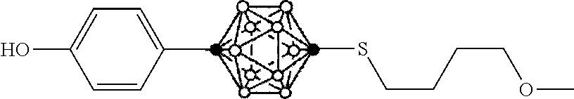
C1=CC(C)=CC=C1O.CSCCCCOC
